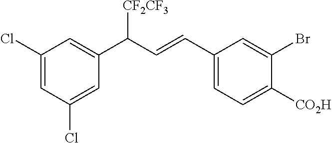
C1(C=CC(C2=CC(Cl)=CC(Cl)=C2)[CF2CF3])=CC=C([CO2H])C(Br)=C1
